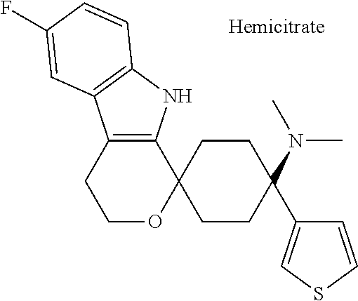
C12=C(NC3=C1C=C(F)C=C3)C1(OCC2)CCC(N(C)C)(C2=CSC=C2)CC1
